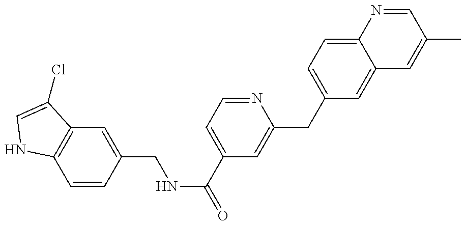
C1=CC(CNC(=O)C2=CC=NC(CC3=CC=C4C(=C3)C=C(C)C=N4)=C2)=CC2=C1NC=C2Cl
